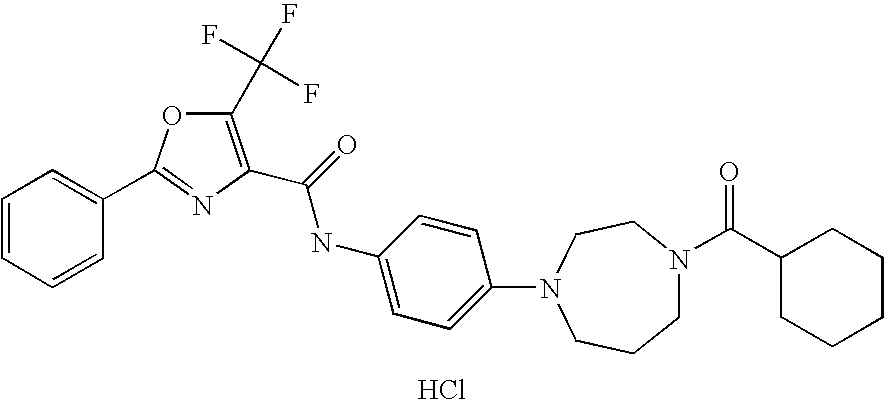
Cl.C1=CC=CC(C2=NC(C(=O)NC3=CC=C(N4CCCN(C(=O)C5CCCCC5)CC4)C=C3)=C(C(F)(F)F)O2)=C1
